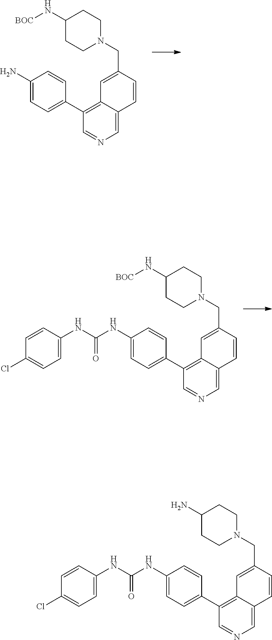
C1(CN2CCC(N[BOC])CC2)=CC2=C(C3=CC=C(N)C=C3)C=NC=C2C=C1.C1(CN2CCC(N[BOC])CC2)=CC2=C(C3=CC=C(NC(NC4=CC=C(Cl)C=C4)=O)C=C3)C=NC=C2C=C1.C1(CN2CCC(N)CC2)=CC2=C(C3=CC=C(NC(NC4=CC=C(Cl)C=C4)=O)C=C3)C=NC=C2C=C1
